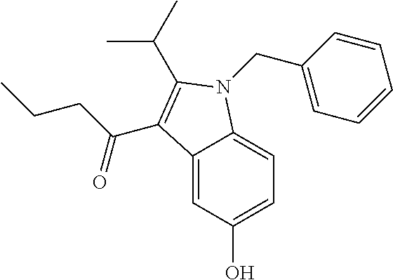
CCCC(C1=C(C(C)C)N(CC2=CC=CC=C2)C2=CC=C(O)C=C21)=O
